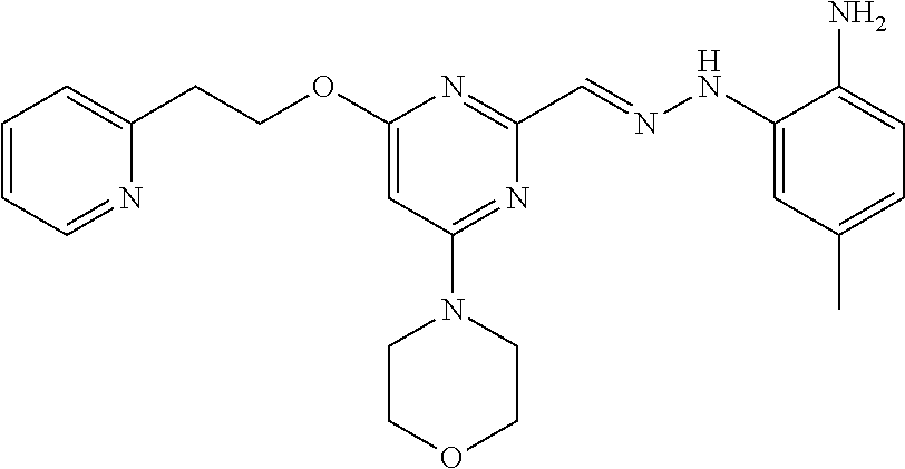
C1(CCOC2=CC(N3CCOCC3)=NC(C=NNC3=CC(C)=CC=C3N)=N2)=CC=CC=N1
